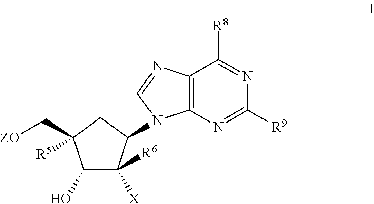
C12=C(N=C([R9])N=C1[R8])N(C1C([X])([R6])C(O)C(C[ZO])([R5])C1)C=N2
